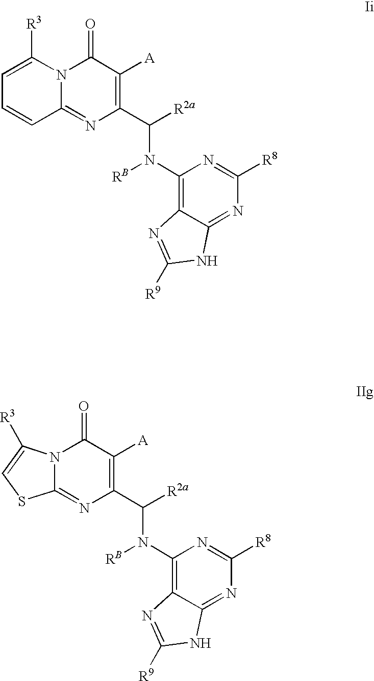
C1=C([R3])N2C(=NC(C([R2a])N(C3=C4C(=NC([R8])=N3)NC([R9])=N4)[RB])=C([A])C2=O)C=C1.C12=NC(C([R2a])N(C3=C4C(=NC([R8])=N3)NC([R9])=N4)[RB])=C([A])C(=O)N1C([R3])=CS2
